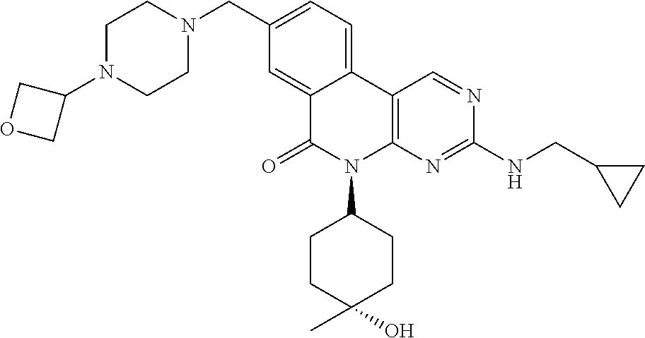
C12=CC(CN3CCN(C4COC4)CC3)=CC=C1C1=C(N(C3CCC(O)(C)CC3)C2=O)N=C(NCC2CC2)N=C1
